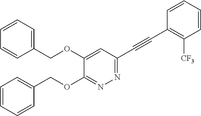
C1(COC2=CC(C#CC3=C([CF3])C=CC=C3)=NN=C2OCC2=CC=CC=C2)=CC=CC=C1
